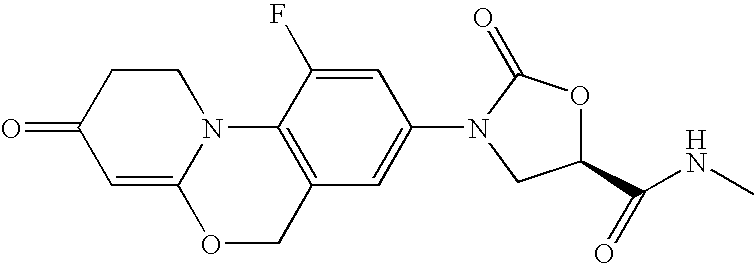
C1=C2N(CCC1=O)C1=C(CO2)C=C(N2C(=O)OC(C(NC)=O)C2)C=C1F
